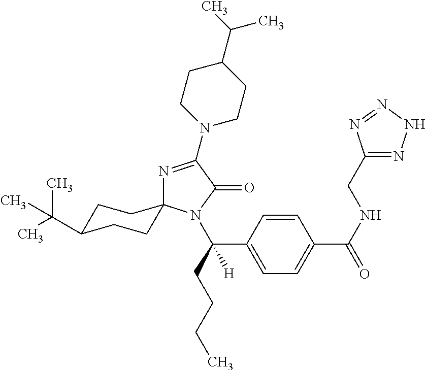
C1=CC(C(CCCC)([H])N2C(=O)C(N3CCC(C(C)C)CC3)=NC23CCC(C(C)(C)C)CC3)=CC=C1C(NCC1=NNN=N1)=O
